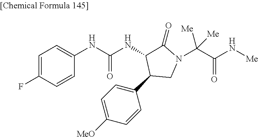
C1=C(F)C=CC(NC(NC2C(C3=CC=C([MeO])C=C3)CN(C(C(N[Me])=O)([Me])[Me])C2=O)=O)=C1
